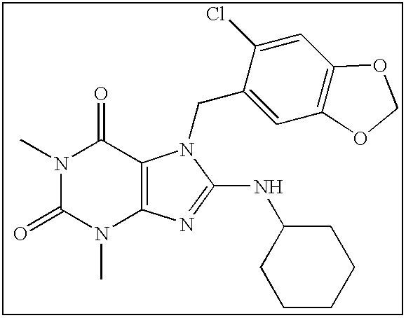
CN1C(=O)N(C)C2=C(C1=O)N(CC1=CC3=C(C=C1Cl)OCO3)C(NC1CCCCC1)=N2
